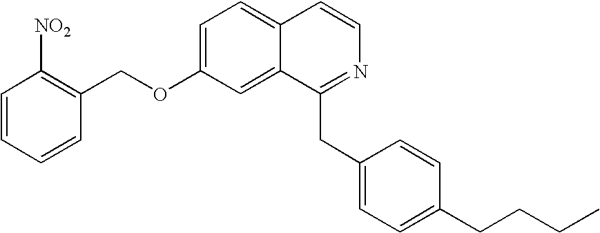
C1=C(OCC2=C([NO2])C=CC=C2)C=C2C(=C1)C=CN=C2CC1=CC=C(CCCC)C=C1
